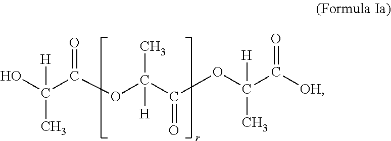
OC(C(OC(C(OC(C([OH])=O)(C)[H])=O)(C)[H])=O)(C)[H]
